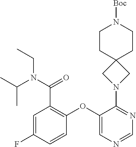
C1=C(F)C=CC(OC2=CN=CN=C2N2CC3(C2)CCN([Boc])CC3)=C1C(N(C(C)C)CC)=O
